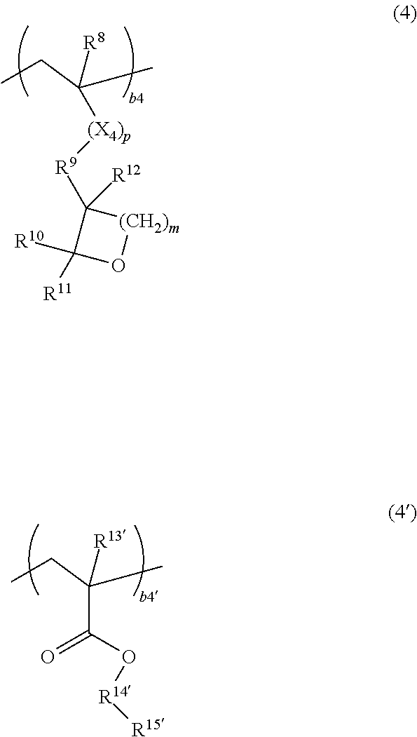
[(X4)p](C(C)(CC)[R8])[R9]C1([R12])C([R10])([R11])O[(CH2)m]1.C(C(C)(CC)[R13])(O[R14][R15])=O
